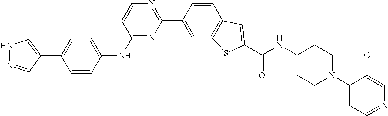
N1=C(NC2=CC=C(C3=CNN=C3)C=C2)C=CN=C1C1=CC2=C(C=C1)C=C(C(=O)NC1CCN(C3=CC=NC=C3Cl)CC1)S2
